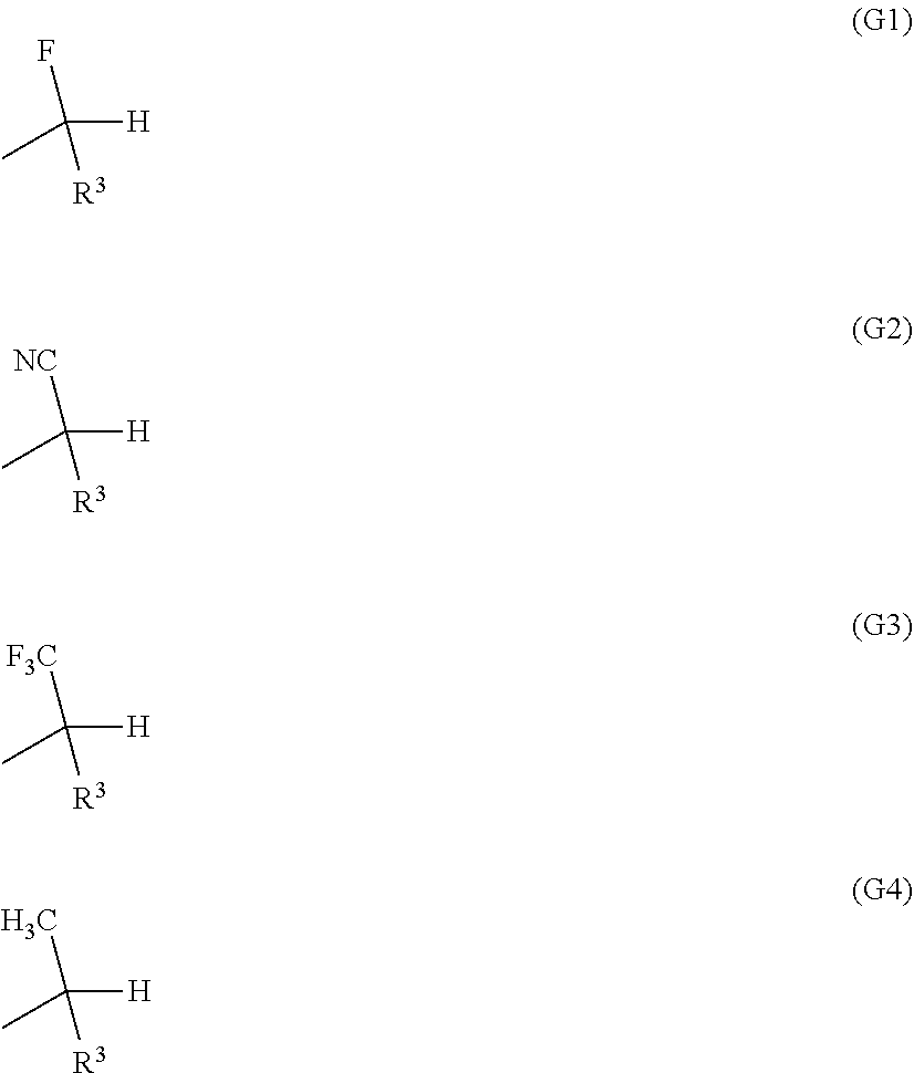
C([H])(C)([R3])F.C([H])(C)([R3])[NC].C([H])(C)([R3])[F3C].C([H])(C)([R3])C
